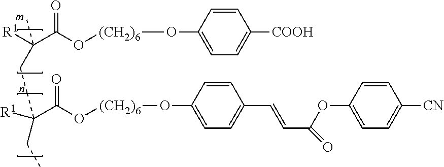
[R1]C(C(O[(CH2)6]OC1=CC=C([COOH])C=C1)=O)(CCC(CC)([R1])C(O[(CH2)6]OC1=CC=C(C=CC(=O)OC2=CC=C([CN])C=C2)C=C1)=O)C
